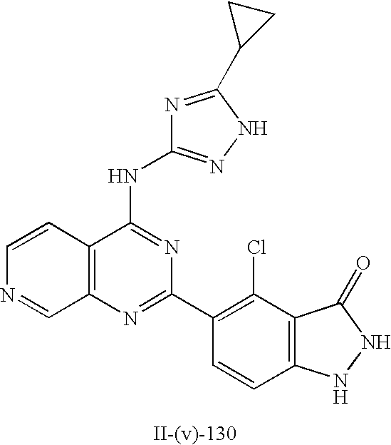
N1=C(C2CC2)NN=C1NC1=NC(C2=C(Cl)C3=C(C=C2)NNC3=O)=NC2=C1C=CN=C2
